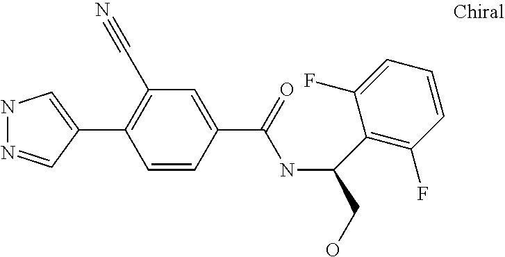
C1(C2=CNN=C2)=C(C#N)C=C(C(=O)NC(CO)C2=C(F)C=CC=C2F)C=C1
